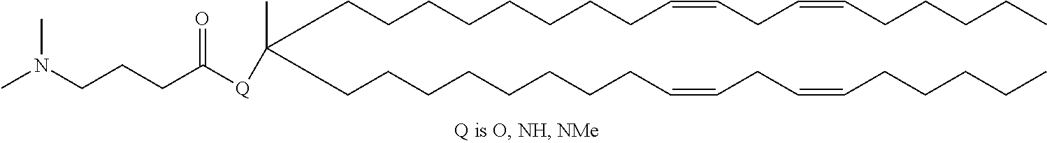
C(CCCCCCCC=CCC=CCCCCC)C(CCCCCCCCC=CCC=CCCCCC)([Q]C(CCCN(C)C)=O)C
